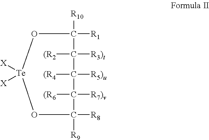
O1C([R10])([R1])C([(R2])([R3)t])C([(R4])([R5)u])C([(R6])([R7)v])C([R8])([R9])O[Te]1([X])[X]
